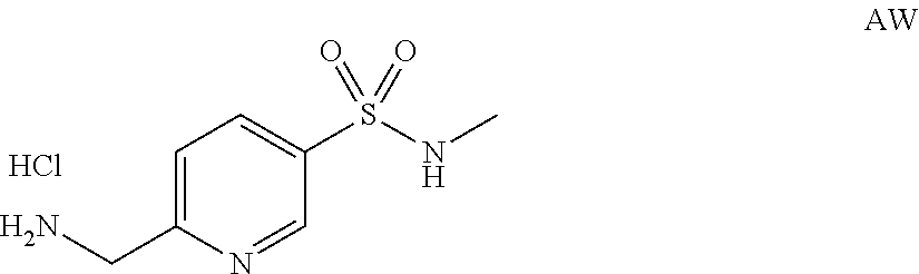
C1=C(CN)N=CC(S(NC)(=O)=O)=C1.Cl
